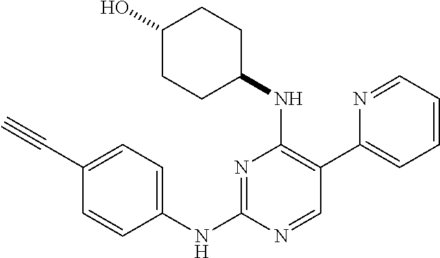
N1=C(NC2=CC=C(C#C)C=C2)N=CC(C2=CC=CC=N2)=C1NC1CCC(O)CC1
